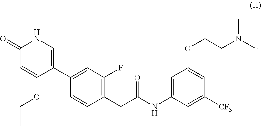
C1(CC(NC2=CC(OCCN(C)C)=CC([CF3])=C2)=O)=C(F)C=C(C2=CNC(=O)C=C2OCC)C=C1
